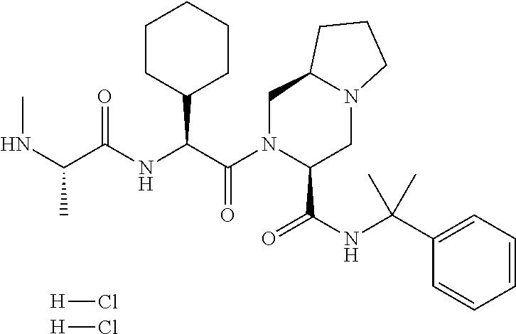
C1CC(C(C(N2C(C(NC(C3=CC=CC=C3)(C)C)=O)CN3C(C2)CCC3)=O)NC(C(NC)C)=O)CCC1.[H]Cl.[H]Cl
